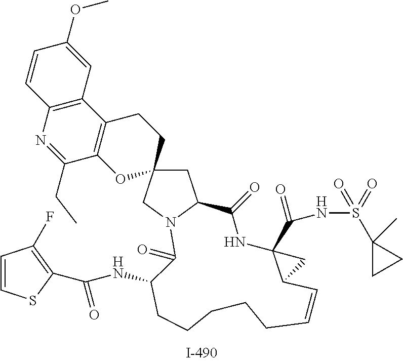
C1C2(CN3C1C(=O)NC1(C(NS(=O)(=O)C4(C)CC4)=O)C(C=CCCCCCC(NC(=O)C4=C(F)C=CS4)C3=O)C1)CCC1=C(O2)C(CC)=NC2=C1C=C(OC)C=C2
